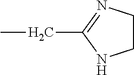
C1CN=C(CC)N1
